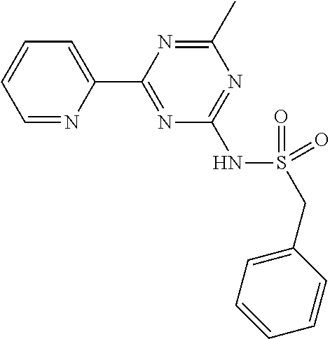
C1=NC(C2=NC(NS(CC3=CC=CC=C3)(=O)=O)=NC(C)=N2)=CC=C1
